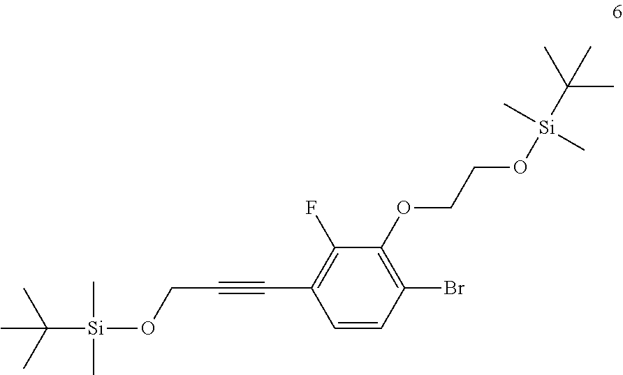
C(#CC1=C(F)C(OCCO[Si](C)(C)C(C)(C)C)=C(Br)C=C1)CO[Si](C(C)(C)C)(C)C
